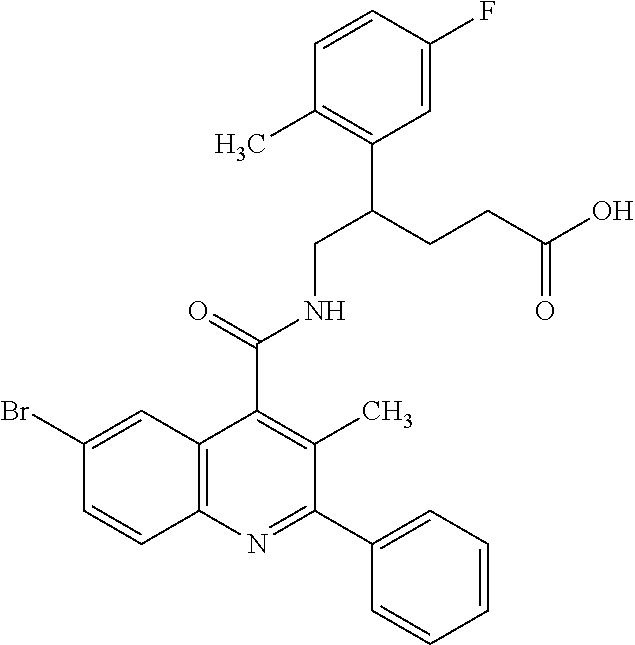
C1=CC(C)=C(C(CCC(O)=O)CNC(C2=C(C)C(C3=CC=CC=C3)=NC3=C2C=C(Br)C=C3)=O)C=C1F
